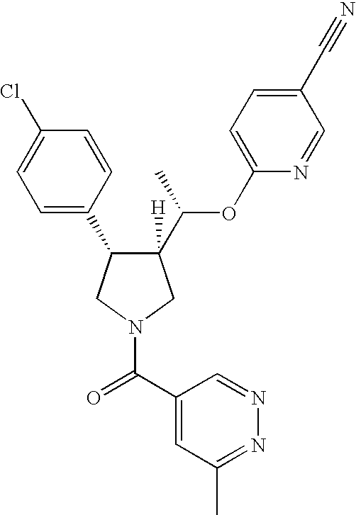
C1([H])(C(C)OC2=CC=C(C#N)C=N2)C(C2=CC=C(Cl)C=C2)CN(C(=O)C2=CC(C)=NN=C2)C1
